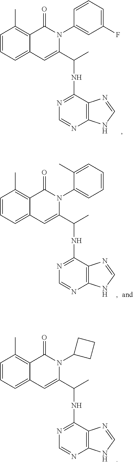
C1=CC=C2C(=C1C)C(=O)N(C1=CC(F)=CC=C1)C(C(C)NC1=NC=NC3=C1N=CN3)=C2.C1=CC=C2C(=C1C)C(=O)N(C1=CC=CC=C1C)C(C(C)NC1=NC=NC3=C1N=CN3)=C2.C1=CC=C2C(=C1C)C(=O)N(C1CCC1)C(C(C)NC1=NC=NC3=C1N=CN3)=C2
